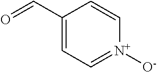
O=CC1=CC=[N+]([O-])C=C1
